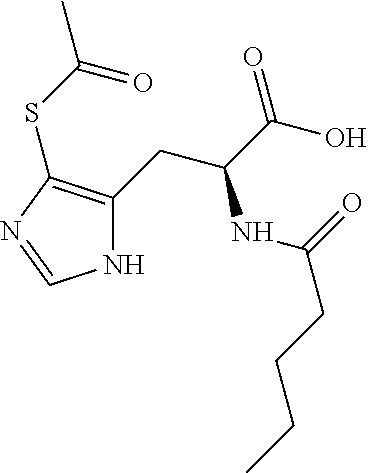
N1C(CC(C(O)=O)NC(CCCC)=O)=C(SC(C)=O)N=C1
